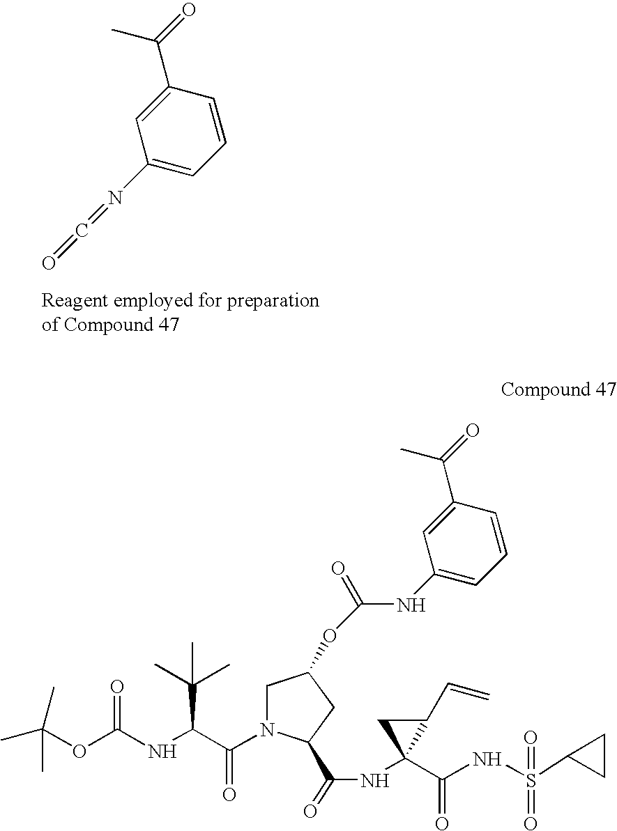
C1=CC(C(=O)C)=CC(N=C=O)=C1.CC(OC(NC(C(N1CC(OC(=O)NC2=CC=CC(C(=O)C)=C2)CC1C(=O)NC1(C(=O)NS(=O)(C2CC2)=O)C(C=C)C1)=O)C(C)(C)C)=O)(C)C
